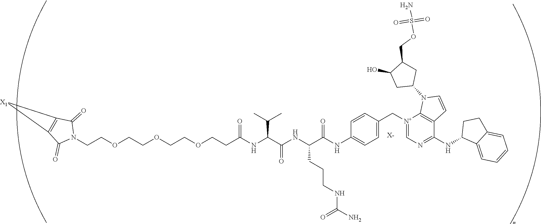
C(COCCOCCOCCC(NC(C(NC(C(NC1=CC=C(C[N+]2=CN=C(NC3C4=CC=CC=C4CC3)C3=C2N(C2CC(COS(N)(=O)=O)C(O)C2)C=C3)C=C1)=O)CCCNC(=O)N)=O)C(C)C)=O)N1C(=O)C2=C(C1=O)[X1]2.[X-]
